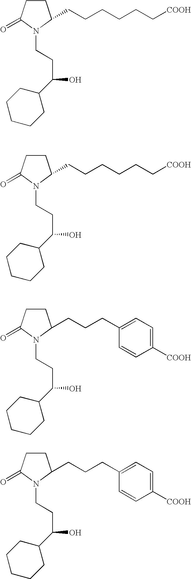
C1CC(CCCCCC[COOH])N(CCC(C2CCCCC2)O)C1=O.C1CC(CCCCCC[COOH])N(CCC(C2CCCCC2)O)C1=O.C1CC(CCCC2=CC=C([COOH])C=C2)N(CCC(C2CCCCC2)O)C1=O.C1CC(CCCC2=CC=C([COOH])C=C2)N(CCC(C2CCCCC2)O)C1=O
